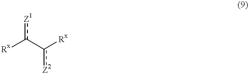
[Rx]c(-c([Rx])[Z2])[Z1]
